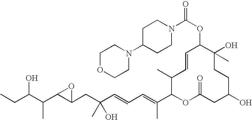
OC(C(C)C1C(CC(O)(C)C=CC=C(C)C2OC(=O)CC(O)CCC(C)(O)C(OC(N3CCC(N4CCOCC4)CC3)=O)C=CC2C)O1)CC
